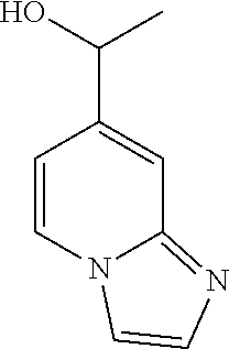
C1=CN2C(=NC=C2)C=C1C(O)C
